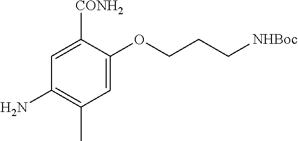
C1=C(OCCC[NHBoc])C([CONH2])=CC(N)=C1C
